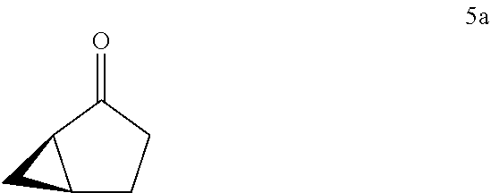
C12CCC(=O)C1C2
